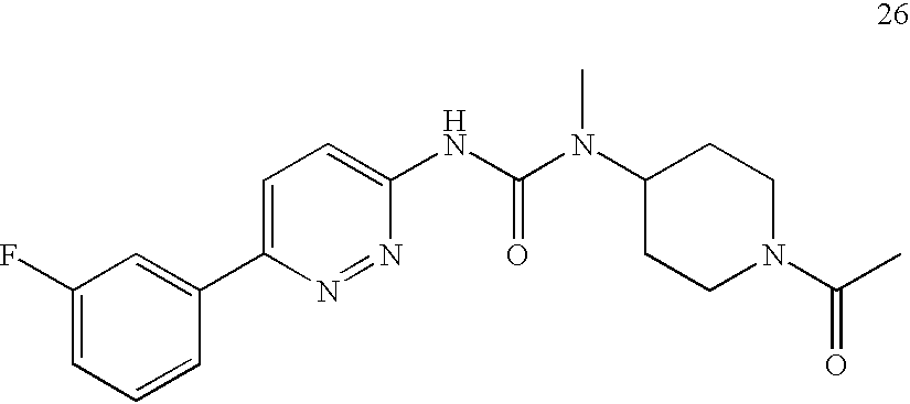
C1(F)=CC=CC(C2=CC=C(NC(N(C3CCN(C(C)=O)CC3)C)=O)N=N2)=C1
